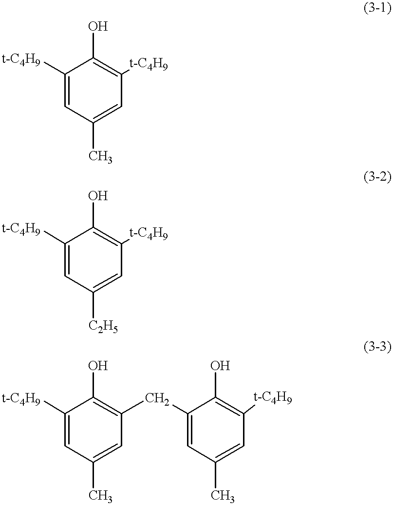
C1([t-C4H9])=CC(C)=CC([t-C4H9])=C1O.C1([t-C4H9])=CC([C2H5])=CC([t-C4H9])=C1O.C1([t-C4H9])=CC(C)=CC(CC2=CC(C)=CC([t-C4H9])=C2O)=C1O
